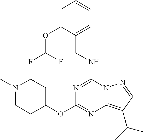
C(NC1=NC(OC2CCN(C)CC2)=NC2=C(C(C)C)C=NN12)C1=CC=CC=C1OC(F)F
